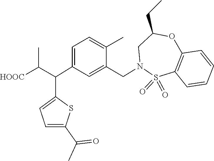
O=S1(=O)C2=C(C=CC=C2)OC(CC)CN1CC1=CC(C(C2=CC=C(C(C)=O)S2)C(C)[HOOC])=CC=C1C
